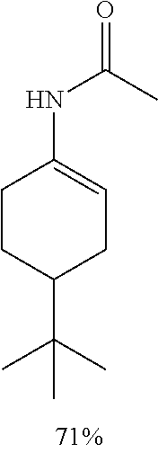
C1CC(C(C)(C)C)CC=C1NC(C)=O
